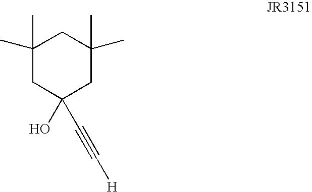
C1(C)(C)CC(O)(C#C[H])CC(C)(C)C1
